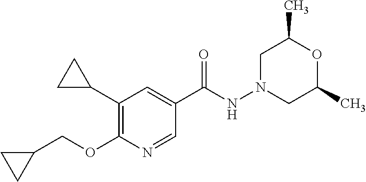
C1(C2CC2)=C(OCC2CC2)N=CC(C(NN2CC(C)OC(C)C2)=O)=C1
